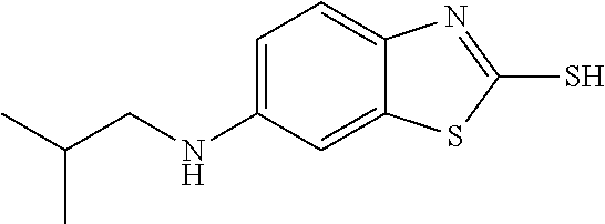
C1=C(NCC(C)C)C=C2C(=C1)N=C(S)S2
